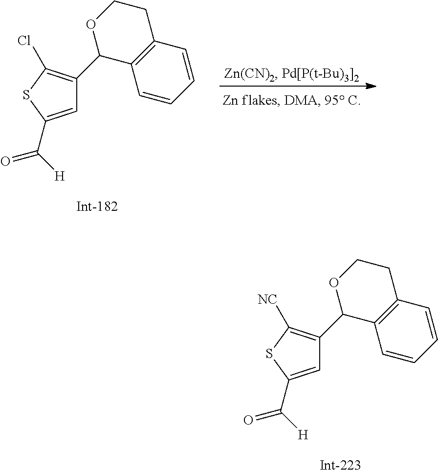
C1=C(C([H])=O)SC(Cl)=C1C1C2=C(CCO1)C=CC=C2.C1=C(C([H])=O)SC([NC])=C1C1C2=C(CCO1)C=CC=C2
